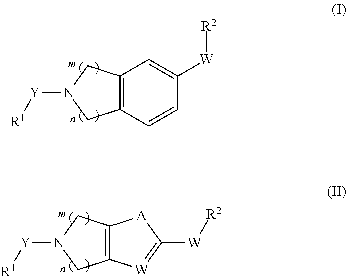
C12=C(C=CC([W][R2])=C1)CN([Y][R1])C2.C12=C(CN([Y][R1])C1)[W]=C([W][R2])[A]2
